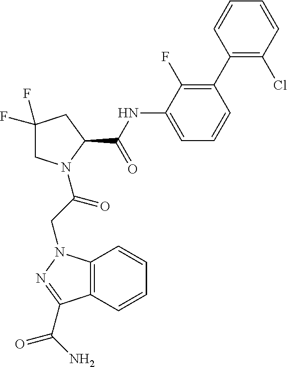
C12=C(N(CC(=O)N3CC(F)(F)CC3C(NC3=CC=CC(C4=C(Cl)C=CC=C4)=C3F)=O)N=C1C(N)=O)C=CC=C2
